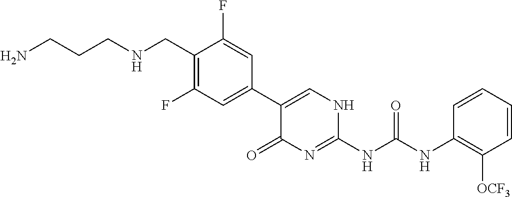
NCCCNCC1=C(F)C=C(C2=CNC(NC(NC3=C([OCF3])C=CC=C3)=O)=NC2=O)C=C1F
